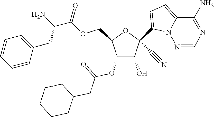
C1(O)C(OC(=O)CC2CCCCC2)C(COC(=O)C(N)CC2=CC=CC=C2)OC1(C1=CC=C2N1N=CN=C2N)C#N
